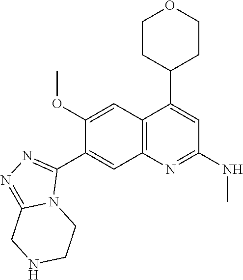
C12=C(C=C(OC)C(C3=NN=C4N3CCNC4)=C1)C(C1CCOCC1)=CC(NC)=N2
